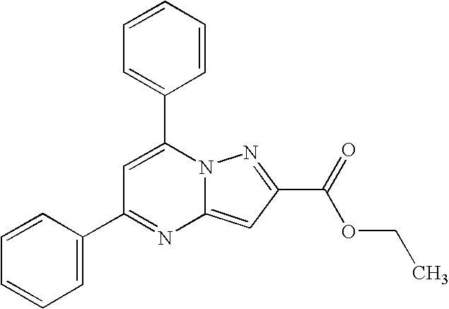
N1=C(C2=CC=CC=C2)C=C(C2=CC=CC=C2)N2C1=CC(C(OCC)=O)=N2
